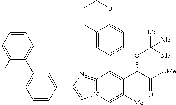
C1=CC(C2=CN3C(=N2)C(C2=CC=C4C(=C2)CCCO4)=C(C(C([OMe])=O)OC([Me])([Me])[Me])C([Me])=C3)=CC(C2=CC=CC=C2F)=C1
